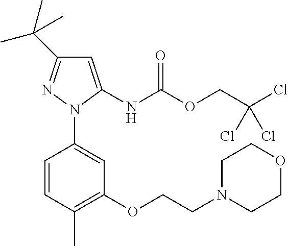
C1=CC(C)=C(OCCN2CCOCC2)C=C1N1N=C(C(C)(C)C)C=C1NC(OCC(Cl)(Cl)Cl)=O
